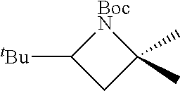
[BocN]1C([tBu])CC1(C)C
